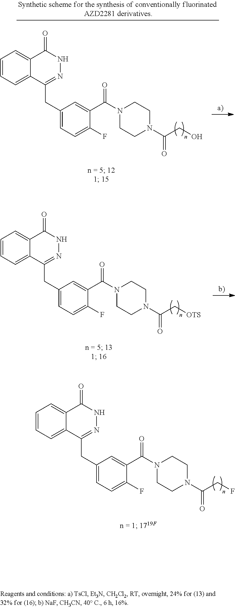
C1CN(C(C2=CC(CC3=NNC(=O)C4=CC=CC=C34)=CC=C2F)=O)CCN1C(=O)C[OTS].C1CN(C(C2=CC(CC3=NNC(=O)C4=CC=CC=C34)=CC=C2F)=O)CCN1C(=O)CF.C1CN(C(C2=CC(CC3=NNC(=O)C4=CC=CC=C34)=CC=C2F)=O)CCN1C(=O)CO
